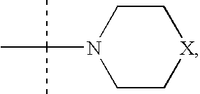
C1C[X]CCN1C(C)(C)C
